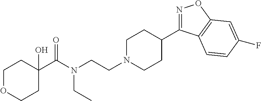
N1=C(C2CCN(CCN(C(C3(O)CCOCC3)=O)CC)CC2)C2=C(O1)C=C(F)C=C2
